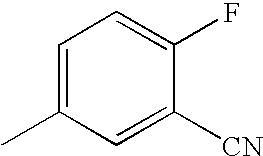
C1=C(C)C=C([CN])C(F)=C1
